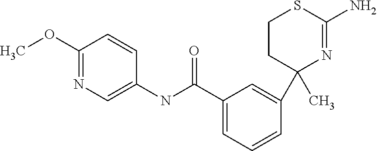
C1(OC)=NC=C(NC(C2=CC=CC(C3(C)N=C(N)SCC3)=C2)=O)C=C1
